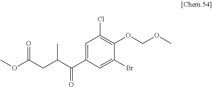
C1(C(C(CC(OC)=O)C)=O)=CC(Cl)=C(OCOC)C(Br)=C1
